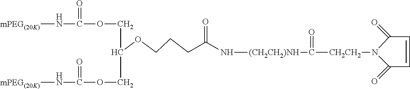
[mPEG(20K)]NC(OCC(COC(N[mPEG(20K)])=O)OCCCC(N[(CH2CH2)NH]C([CH2CH2]N1C(=O)C=CC1=O)=O)=O)=O
